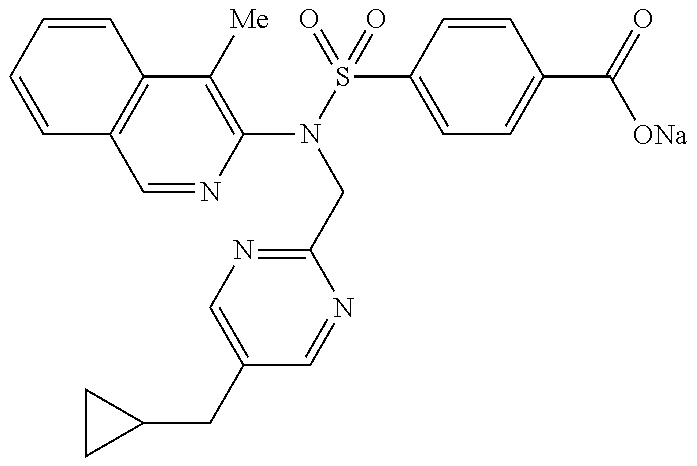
C1(N(S(=O)(C2=CC=C(C(=O)[ONa])C=C2)=O)CC2=NC=C(CC3CC3)C=N2)=C([Me])C2=C(C=N1)C=CC=C2
